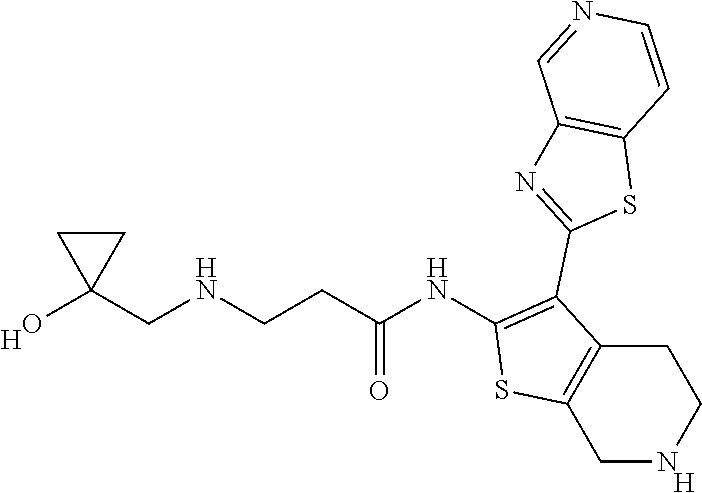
[H].C1(NC(CCNCC2(O)CC2)=O)=C(C2=NC3=C(S2)C=CN=C3)C2=C(S1)CNCC2.[H]
